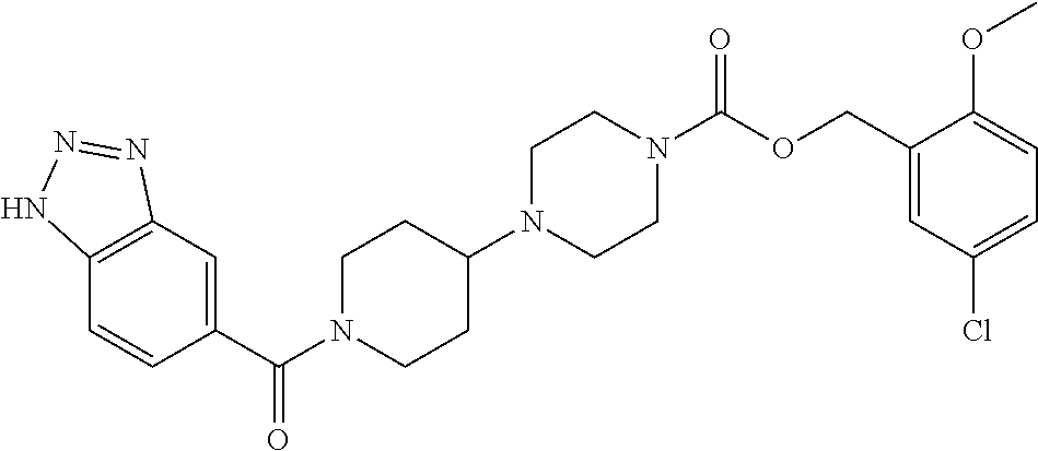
C12=C(C=C(C(N3CCC(N4CCN(C(OCC5=CC(Cl)=CC=C5OC)=O)CC4)CC3)=O)C=C1)N=NN2
